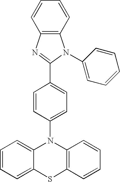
C1=CC=C2C(=C1)N(C1=CC=C(C3=NC4=C(N3C3=CC=CC=C3)C=CC=C4)C=C1)C1=C(S2)C=CC=C1
